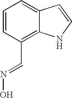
C1=CC(C=NO)=C2C(=C1)C=CN2
